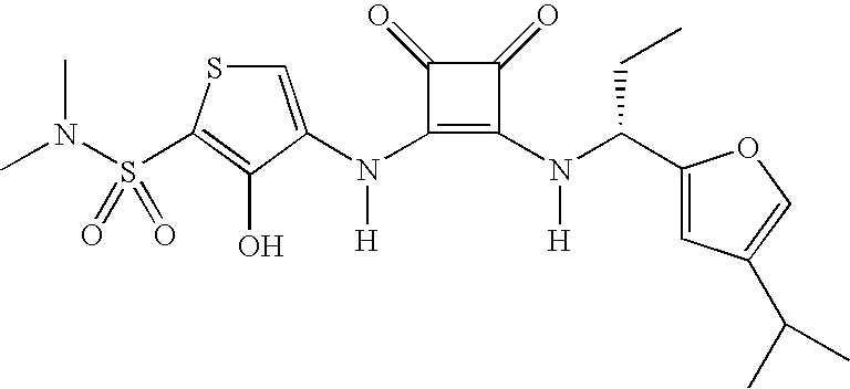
N(C1=C(N([H])C2=CSC(S(N(C)C)(=O)=O)=C2O)C(=O)C1=O)([H])C(C1=CC(C(C)C)=CO1)CC
